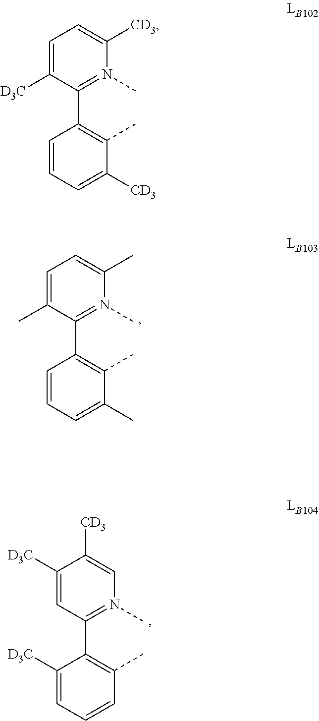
C1=C([D3C])C(C2=C(C)C([CD3])=CC=C2)=N(C)C([CD3])=C1.C1=C(C)C(C2=C(C)C(C)=CC=C2)=N(C)C(C)=C1.C1([D3C])=CC(C2=C(C)C=CC=C2[D3C])=N(C)C=C1[CD3]
